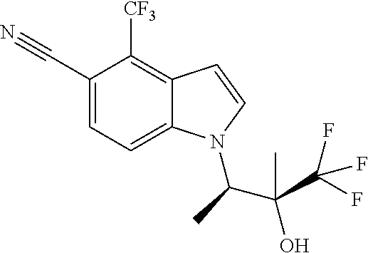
C1(C#N)=CC=C2C(=C1[CF3])C=CN2C(C(O)(C)C(F)(F)F)C
